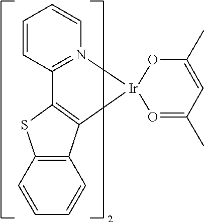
C1=CC2=N(C=C1)[Ir]1(C3=C2SC2=C3C=CC=C2)O=C(C)C=C(C)O1
